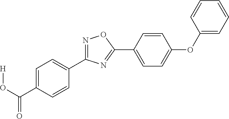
[H]OC(C1=CC=C(C2=NOC(C3=CC=C(OC4=CC=CC=C4)C=C3)=N2)C=C1)=O
